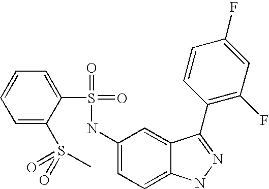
C1=CC=C(S(=O)(=O)C)C(S(=O)(=O)NC2=CC=C3C(=C2)C(C2=C(F)C=C(F)C=C2)=NN3)=C1
